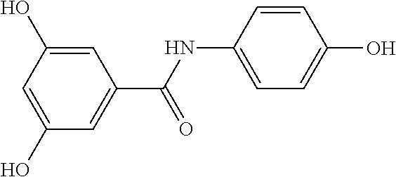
C1(O)=CC(O)=CC(C(NC2=CC=C(O)C=C2)=O)=C1
